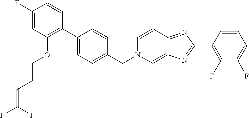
C1(F)=CC(OCCC=C(F)F)=C(C2=CC=C(CN3C=C4C(=NC(C5=C(F)C(F)=CC=C5)=N4)C=C3)C=C2)C=C1
